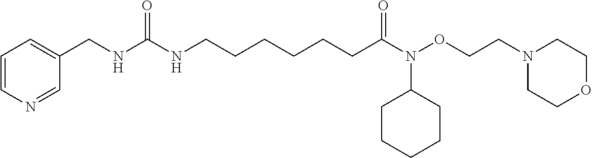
C1=C(CNC(NCCCCCCC(=O)N(OCCN2CCOCC2)C2CCCCC2)=O)C=NC=C1
